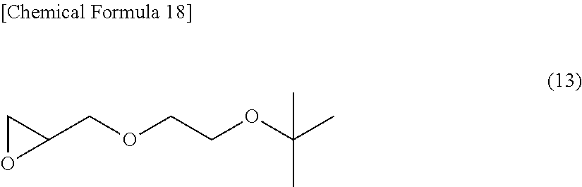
C1(COCCOC(C)(C)C)CO1
